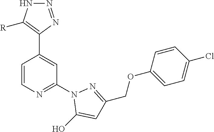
C1=CN=C(N2C(O)=CC(COC3=CC=C(Cl)C=C3)=N2)C=C1C1=C([R])NN=N1
